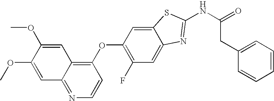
C1(OC2=C(F)C=C3C(=C2)SC(NC(=O)CC2=CC=CC=C2)=N3)=C2C(=NC=C1)C=C(OC)C(OC)=C2
